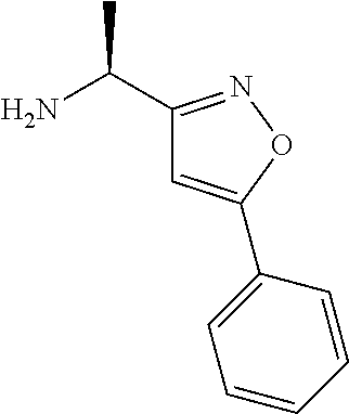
NC(C1=NOC(C2=CC=CC=C2)=C1)C
